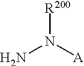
[R200]N([A])N
